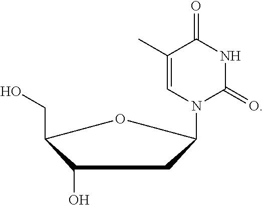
C1(O)C(CO)OC(N2C(=O)NC(=O)C(C)=C2)C1
